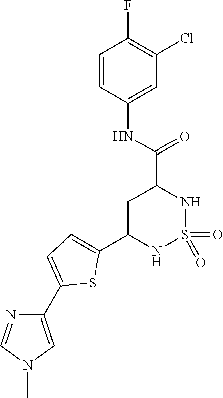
C1C(C2=CC=C(C3=CN(C)C=N3)S2)NS(=O)(=O)NC1C(NC1=CC(Cl)=C(F)C=C1)=O
